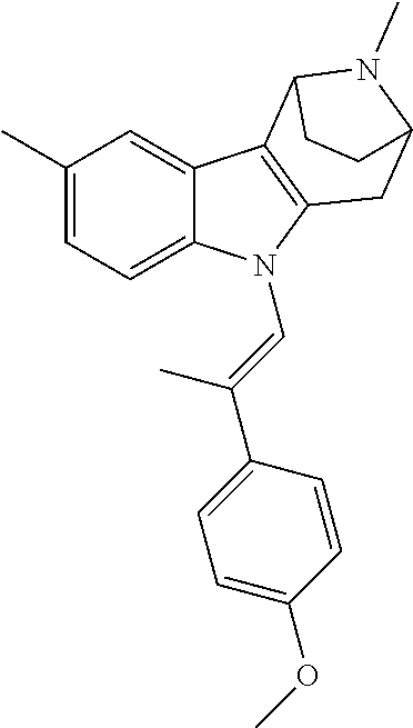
C1(C)=CC=C2C(=C1)C1=C(N2C=C(C2=CC=C(OC)C=C2)C)CC2N(C)C1CC2
